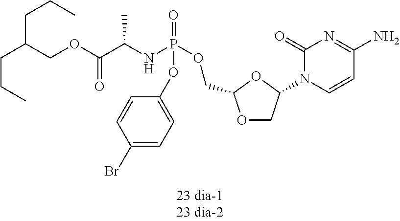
O1CC(N2C=CC(N)=NC2=O)OC1COP(NC(C(OCC(CCC)CCC)=O)C)(=O)OC1=CC=C(Br)C=C1
